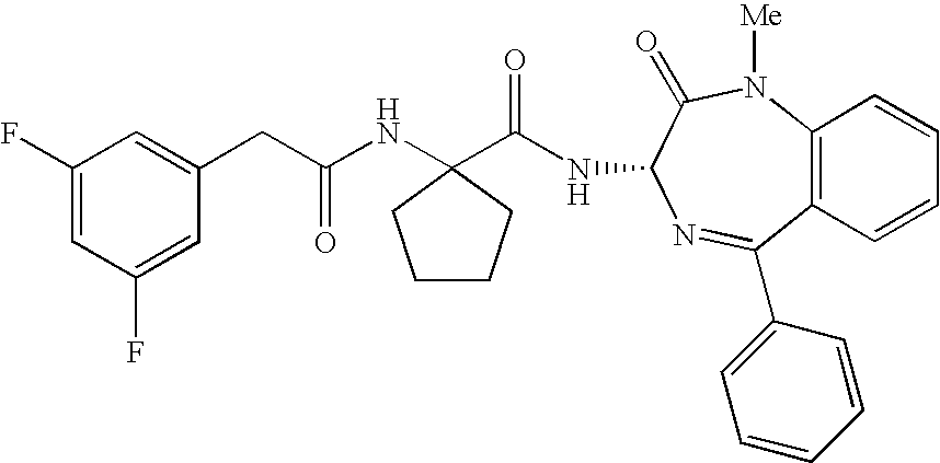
C1(F)=CC(F)=CC(CC(NC2(C(=O)NC3C(=O)N([Me])C4=C(C=CC=C4)C(C4=CC=CC=C4)=N3)CCCC2)=O)=C1
